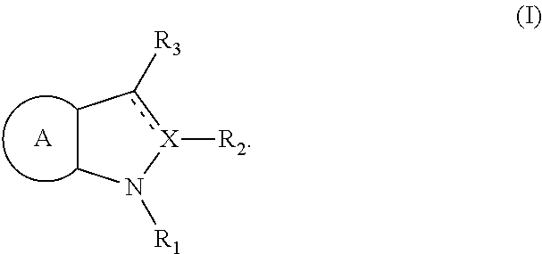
C1CN([R1])[X]([R2])c1[R3].[A]
